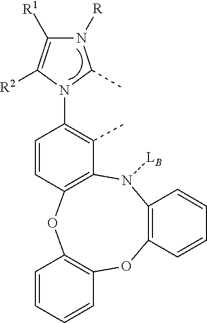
C12=C(N([LB])C3=C(OC4=C(O1)C=CC=C4)C=CC(N1C(C)N([R])C([R1])=C1[R2])=C3C)C=CC=C2
